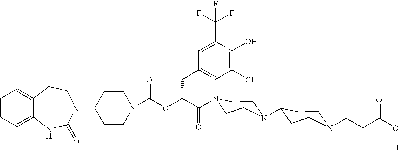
C12=CC=CC=C1NC(=O)N(C1CCN(C(=O)OC(C(=O)N3CCN(C4CCN(CCC(O[H])=O)CC4)CC3)CC3=CC(Cl)=C(O)C(C(F)(F)F)=C3)CC1)CC2
